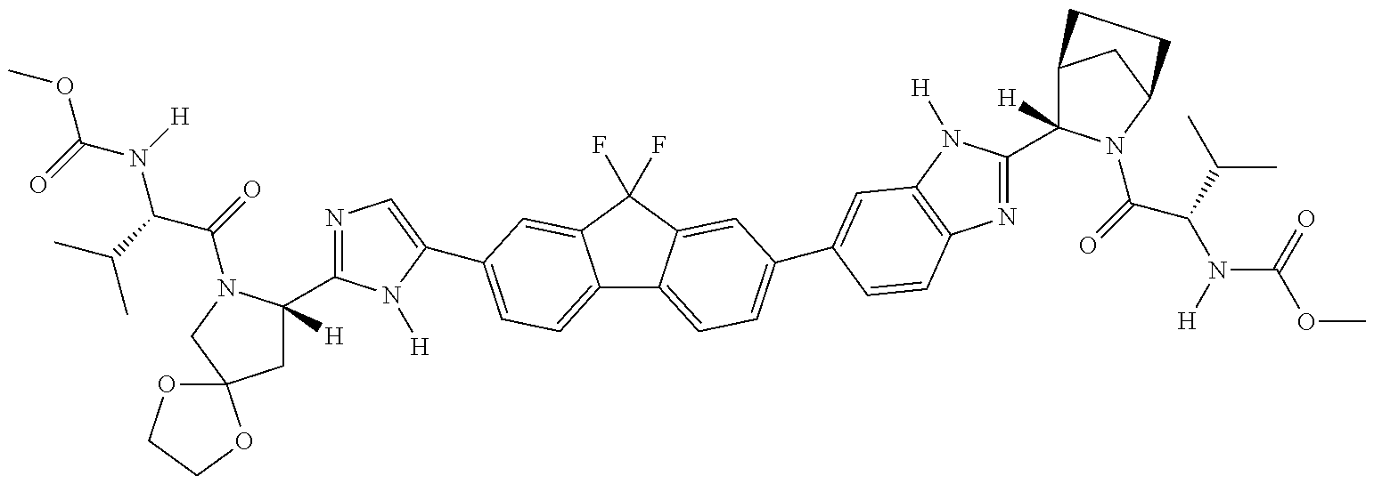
N1=C(C2([H])CC3(CN2C(C(N(C(OC)=O)[H])C(C)C)=O)OCCO3)N([H])C(C2=CC=C3C4=CC=C(C5=CC6=C(N=C(C7([H])C8CC(N7C(C(N(C(OC)=O)[H])C(C)C)=O)CC8)N6[H])C=C5)C=C4C(F)(F)C3=C2)=C1
